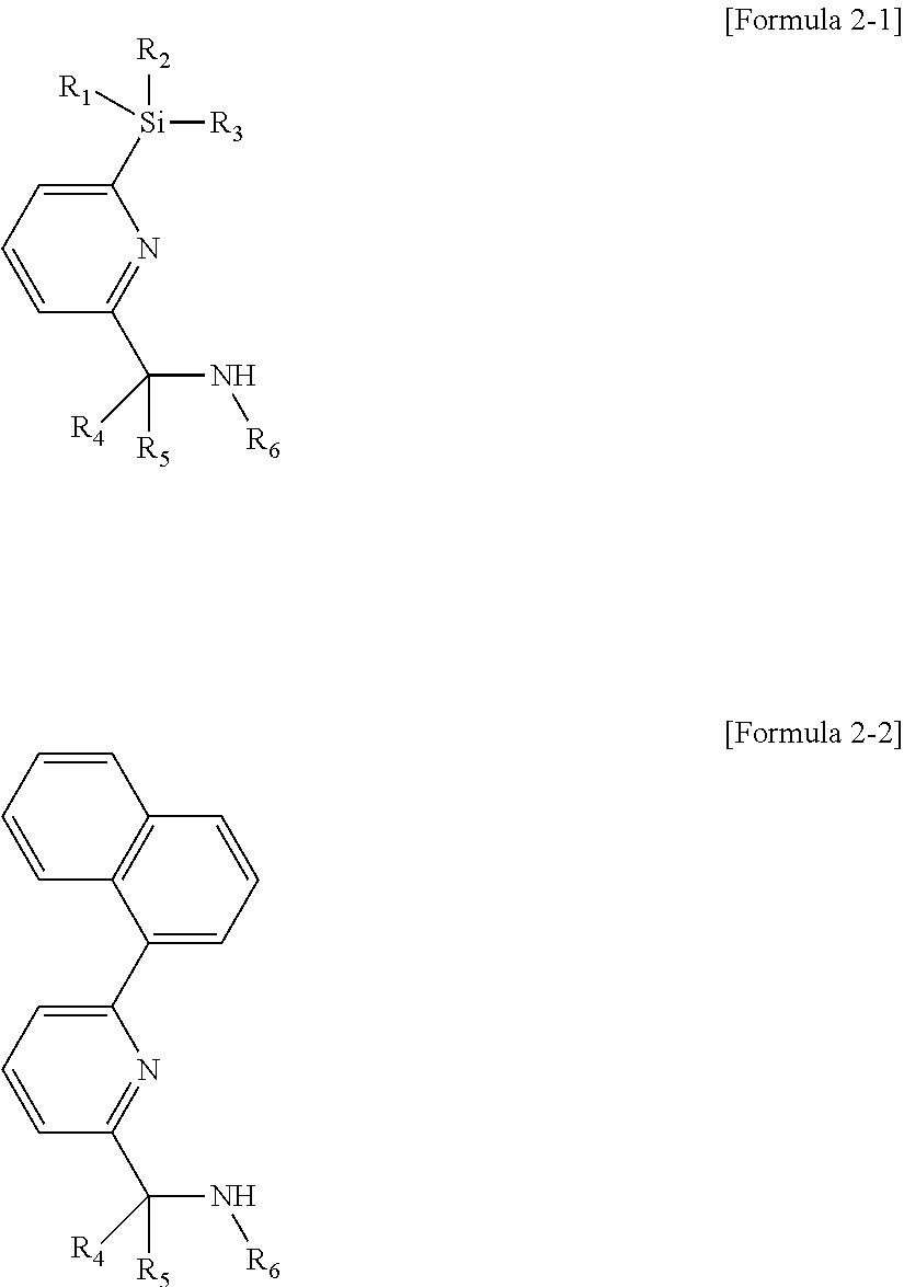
C1([Si]([R3])([R2])[R1])=CC=CC(C(N[R6])([R5])[R4])=N1.C1(C2=CC=CC3=C2C=CC=C3)=CC=CC(C(N[R6])([R5])[R4])=N1
